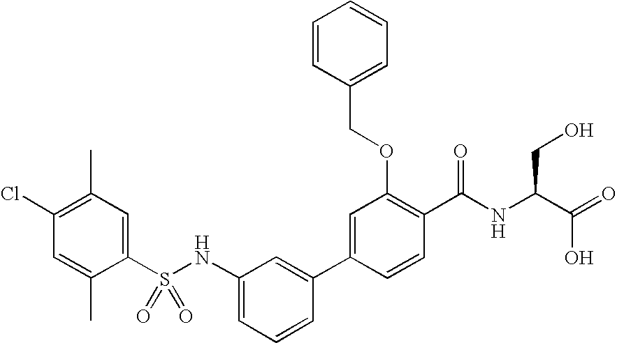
C1(C)=C(Cl)C=C(C)C(S(NC2=CC=CC(C3=CC(OCC4=CC=CC=C4)=C(C(NC(C(=O)O)CO)=O)C=C3)=C2)(=O)=O)=C1
